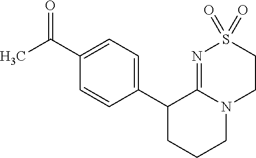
C1(C(C)=O)=CC=C(C2CCCN3C2=NS(=O)(=O)CC3)C=C1
